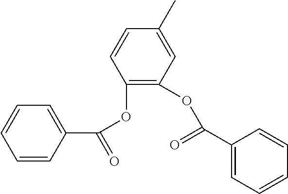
C1(OC(C2=CC=CC=C2)=O)=C(OC(=O)C2=CC=CC=C2)C=C(C)C=C1
